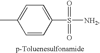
C1=CC(S(=O)(=O)[NH2])=CC=C1C
